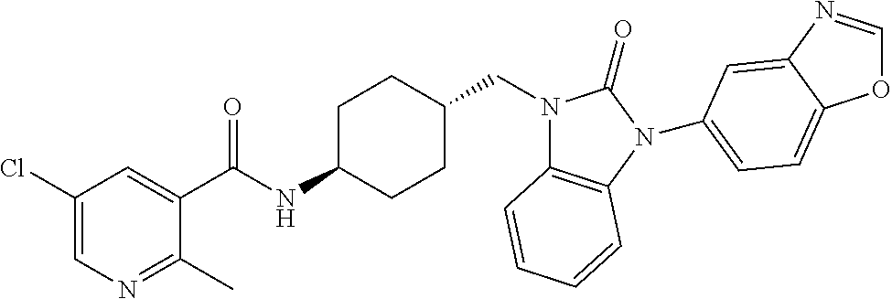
C1(Cl)=CN=C(C)C(C(NC2CCC(CN3C4=C(N(C5=CC=C6OC=NC6=C5)C3=O)C=CC=C4)CC2)=O)=C1
